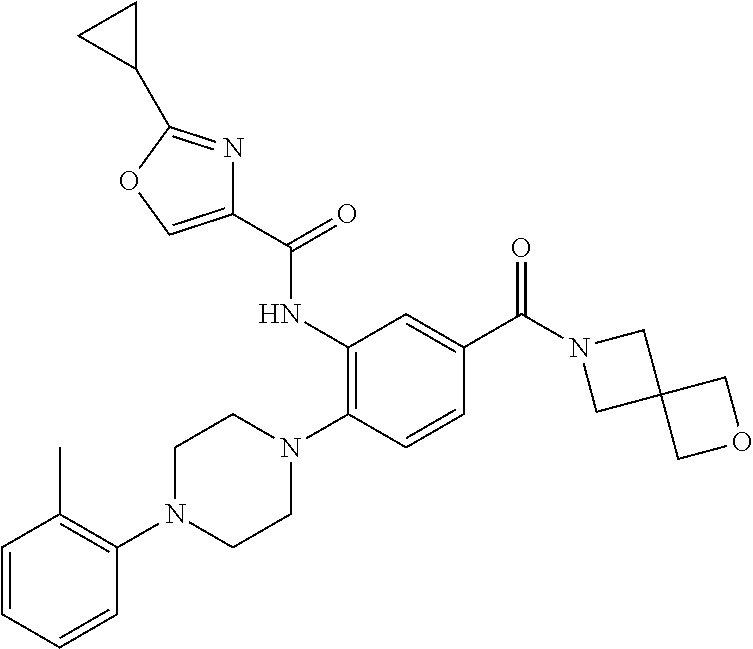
C1=CC=CC(N2CCN(C3=C(NC(C4=COC(C5CC5)=N4)=O)C=C(C(N4CC5(C4)COC5)=O)C=C3)CC2)=C1C
